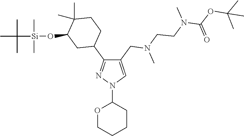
C1(CN(CCN(C)C(OC(C)(C)C)=O)C)=CN(C2OCCCC2)N=C1C1CCC(C)(C)C(O[Si](C(C)(C)C)(C)C)C1
